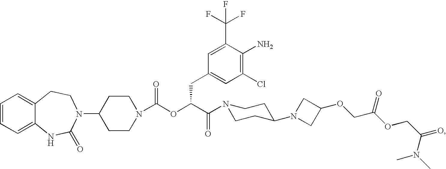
C1=CC=C2C(=C1)CCN(C1CCN(C(OC(C(=O)N3CCC(N4CC(OCC(OCC(N(C)C)=O)=O)C4)CC3)CC3=CC(Cl)=C(N)C(C(F)(F)F)=C3)=O)CC1)C(=O)N2
